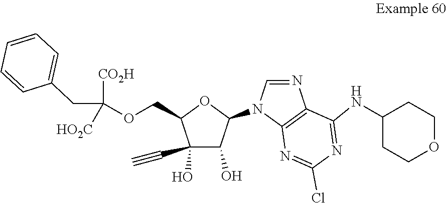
C1=NC2=C(N1C1OC(COC(CC3=CC=CC=C3)([CO2H])[HO2C])C(O)(C#C)C1O)N=C(Cl)N=C2NC1CCOCC1
